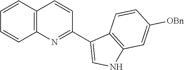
C1=CC2=C(C=C1)N=C(C1=CNC3=C1C=CC([OBn])=C3)C=C2
